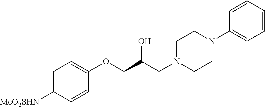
C1=C([MeO2SHN])C=CC(OCC(CN2CCN(C3=CC=CC=C3)CC2)O)=C1
